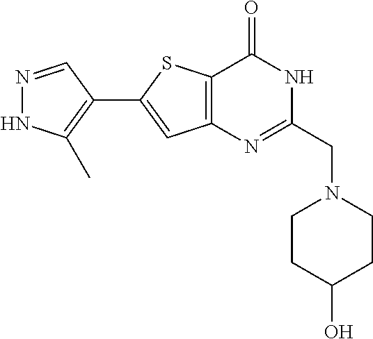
N1=CC(C2=CC3=C(S2)C(=O)NC(CN2CCC(O)CC2)=N3)=C(C)N1
